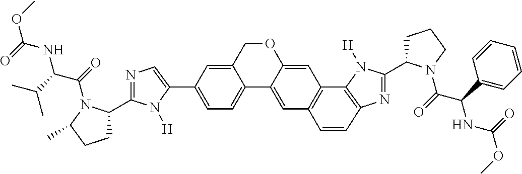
C1=C(C2=CC=C3C(=C2)COC2=CC4=C(C=C32)C=CC2=C4N([H])C(C3CCCN3C(=O)C(C3=CC=CC=C3)NC(=O)OC)=N2)N([H])C(C2CCC(C)N2C(=O)C(C(C)C)NC(=O)OC)=N1
